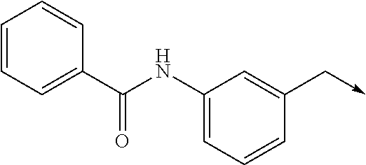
C1=CC=C(C(NC2=CC=CC(C->C)=C2)=O)C=C1
